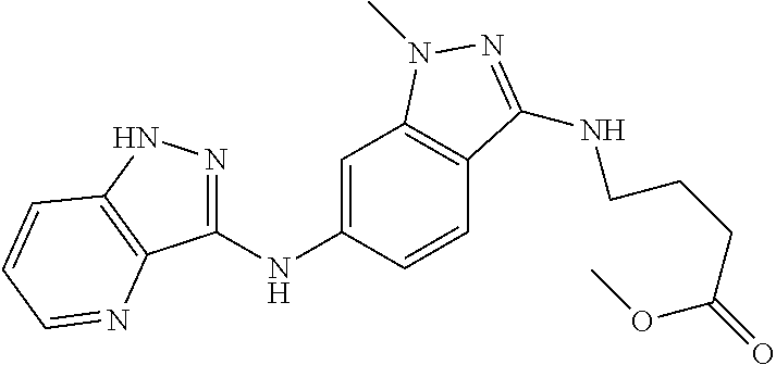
C1(NC2=CC3=C(C=C2)C(NCCCC(=O)OC)=NN3C)=NNC2=C1N=CC=C2
